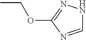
CCOC1=NNC=N1
